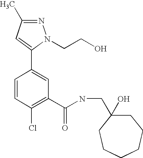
C1=CC(Cl)=C(C(NCC2(O)CCCCCC2)=O)C=C1C1=CC(C)=NN1CCO
